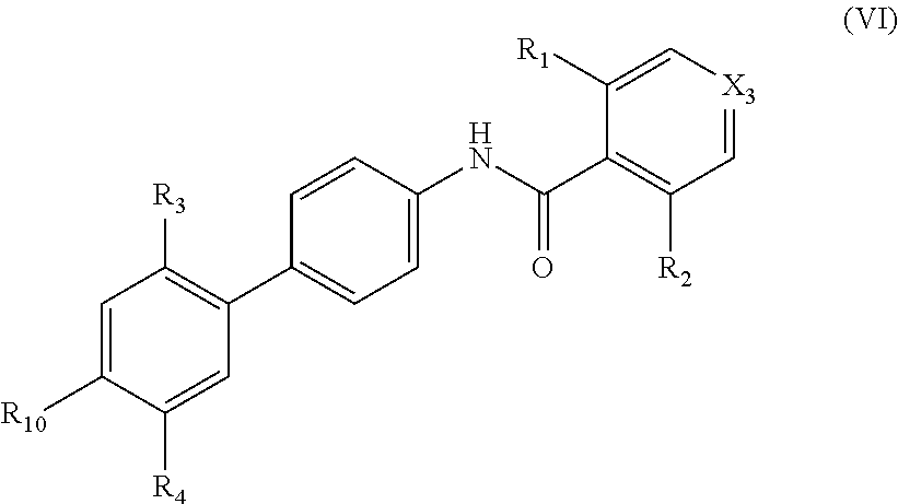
C1=C([R10])C([R4])=CC(C2=CC=C(NC(C3=C([R2])C=[X3]C=C3[R1])=O)C=C2)=C1[R3]
